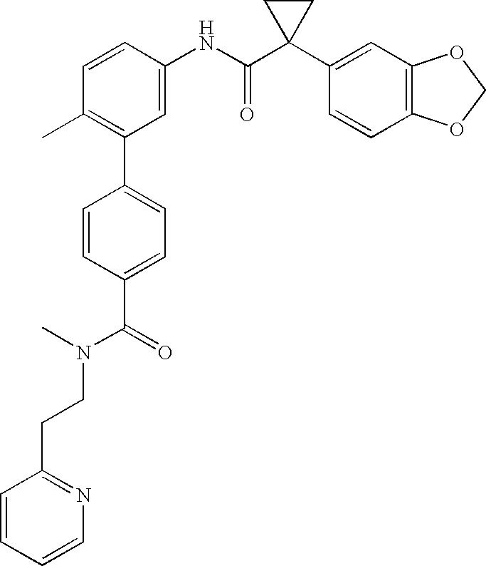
C1(NC(C2(C3=CC4=C(C=C3)OCO4)CC2)=O)=CC(C2=CC=C(C(N(CCC3=NC=CC=C3)C)=O)C=C2)=C(C)C=C1
